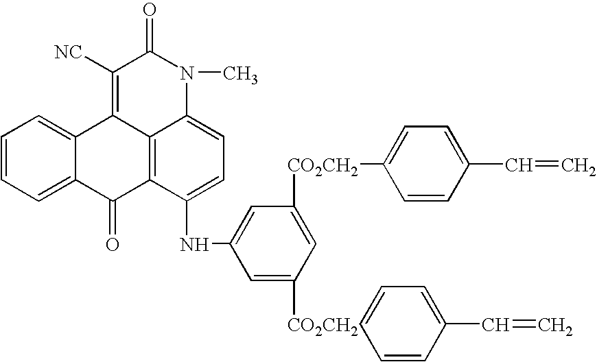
C1=C2C(=CC=C1)C1=C([NC])C(=O)N(C)C3=CC=C(NC4=CC([CO2CH2]C5=CC=C(C=C)C=C5)=CC([CO2CH2])=C4)C(=C13)C2=O.C1=CC=CC(C=C)=C1
